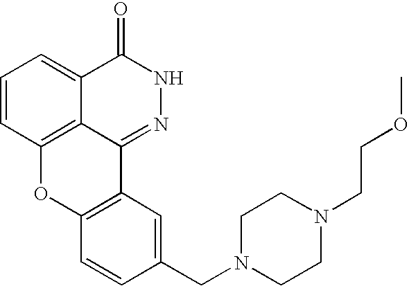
C1=CC2=C3C(=C1)C(=O)NN=C3C1=C(O2)C=CC(CN2CCN(CCOC)CC2)=C1
